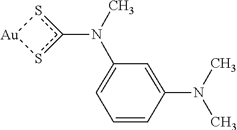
N(c1s[Au]s1)(C1=CC=CC(N(C)C)=C1)C
